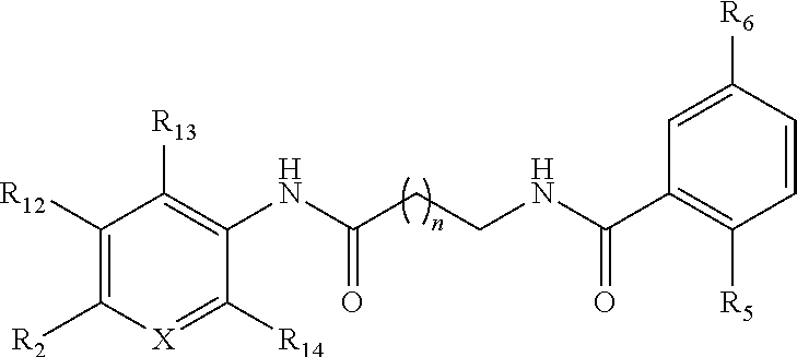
C1([R14])=[X]C([R2])=C([R12])C([R13])=C1NC(CCNC(C1=C([R5])C=CC([R6])=C1)=O)=O
